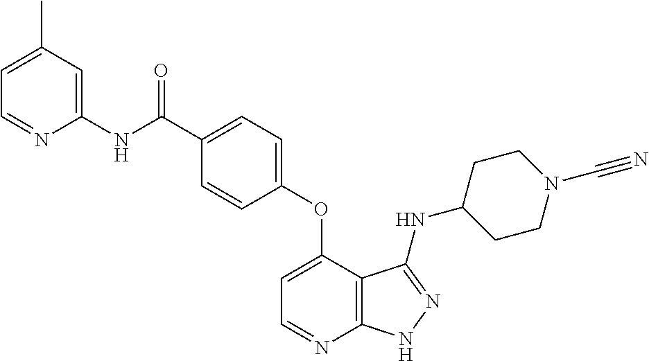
C1(NC(C2=CC=C(OC3=CC=NC4=C3C(NC3CCN(C#N)CC3)=NN4)C=C2)=O)=CC(C)=CC=N1
